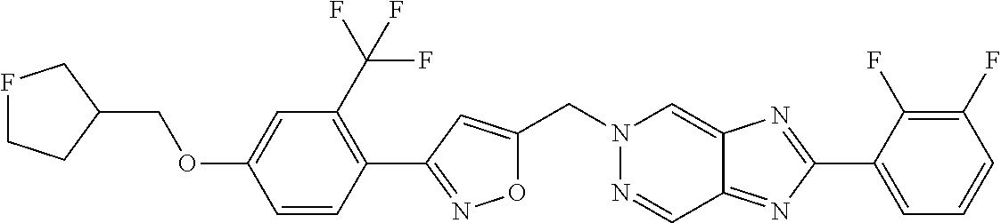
C1=CC(C2=NOC(CN3N=CC4=NC(C5=CC=CC(F)=C5F)=NC4=C3)=C2)=C(C(F)(F)F)C=C1OCC1CCFC1
